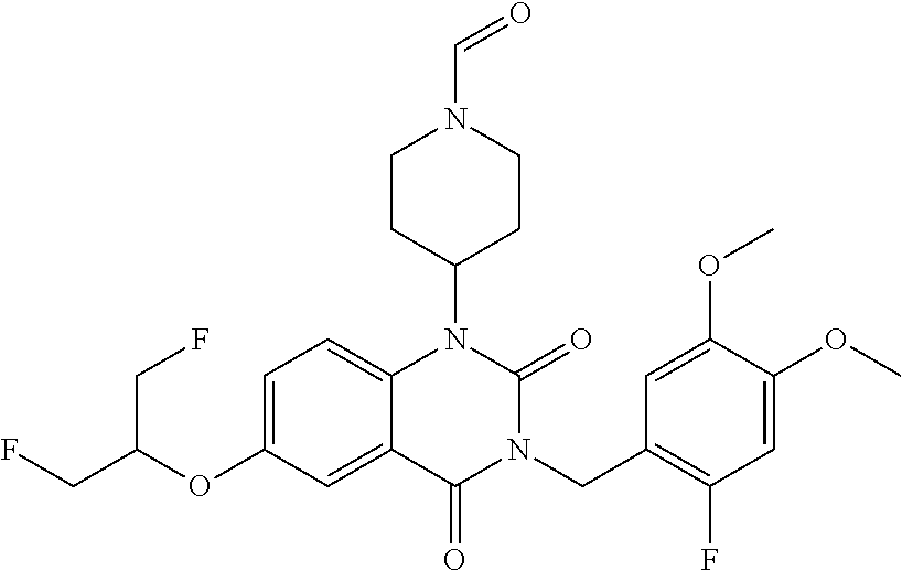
C1=C(OC(CF)CF)C=C2C(=C1)N(C1CCN(C=O)CC1)C(=O)N(CC1=C(F)C=C(OC)C(OC)=C1)C2=O
